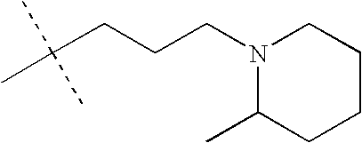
C(CCCN1C(C)CCCC1)(C)(C)C
